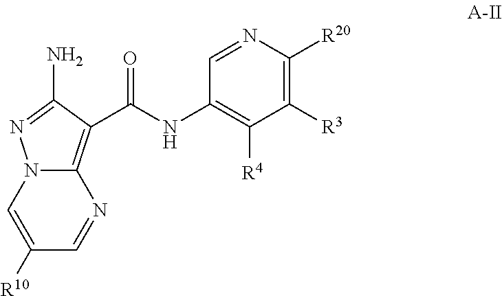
C1([R3])=C([R20])N=CC(NC(=O)C2=C3N(C=C([R10])C=N3)N=C2N)=C1[R4]
